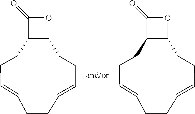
C1=CCCC2C(CCC=CCC1)OC2=O.C1=CCCC2C(CCC=CCC1)OC2=O
